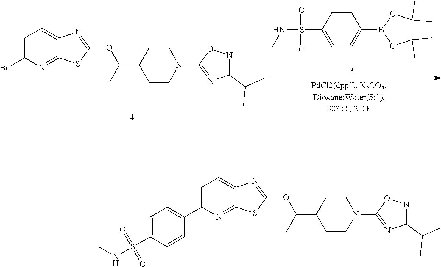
C1=CC(S(NC)(=O)=O)=CC=C1B1OC(C)(C)C(C)(C)O1.C1=C(Br)N=C2C(=C1)N=C(OC(C1CCN(C3=NC(C(C)C)=NO3)CC1)C)S2.C1=C(C2=CC=C(S(NC)(=O)=O)C=C2)N=C2C(=C1)N=C(OC(C1CCN(C3=NC(C(C)C)=NO3)CC1)C)S2
